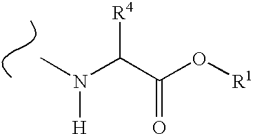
CN(C(C(O[R1])=O)[R4])[H]
